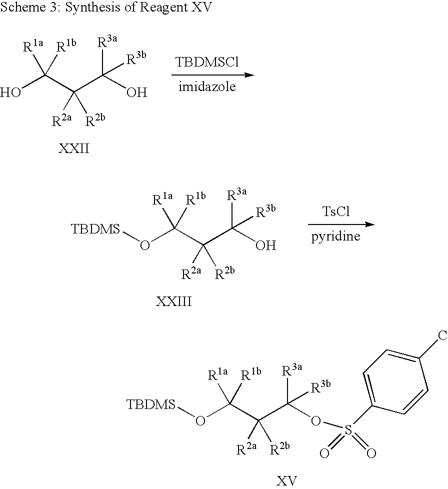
OC(C(C(O)([R3a])[R3b])([R2a])[R2b])([R1a])[R1b].[TBDMSCl].O(C(C(C(OS(C1=CC=C(C)C=C1)(=O)=O)([R3a])[R3b])([R2a])[R2b])([R1a])[R1b])[TBDMS].O(C(C(C(O)([R3a])[R3b])([R2a])[R2b])([R1a])[R1b])[TBDMS].[TsCl]
